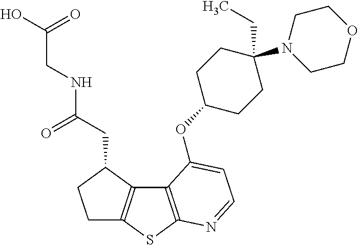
C1C2=C(C(CC(NCC(O)=O)=O)C1)C1=C(S2)N=CC=C1OC1CCC(N2CCOCC2)(CC)CC1
